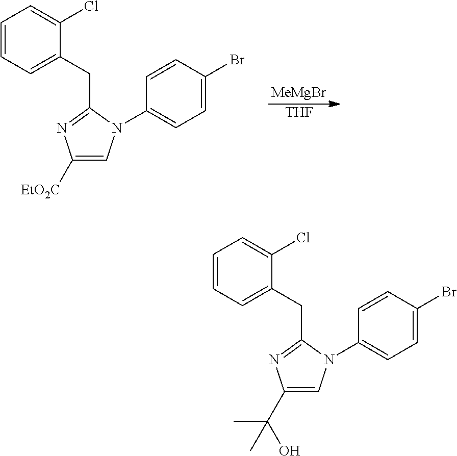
C1([EtO2C])=CN(C2=CC=C(Br)C=C2)C(CC2=CC=CC=C2Cl)=N1.[MeMgBr].[THF].C1(C(O)(C)C)=CN(C2=CC=C(Br)C=C2)C(CC2=CC=CC=C2Cl)=N1
